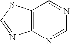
C12=C(N=CN=C1)N=CS2
